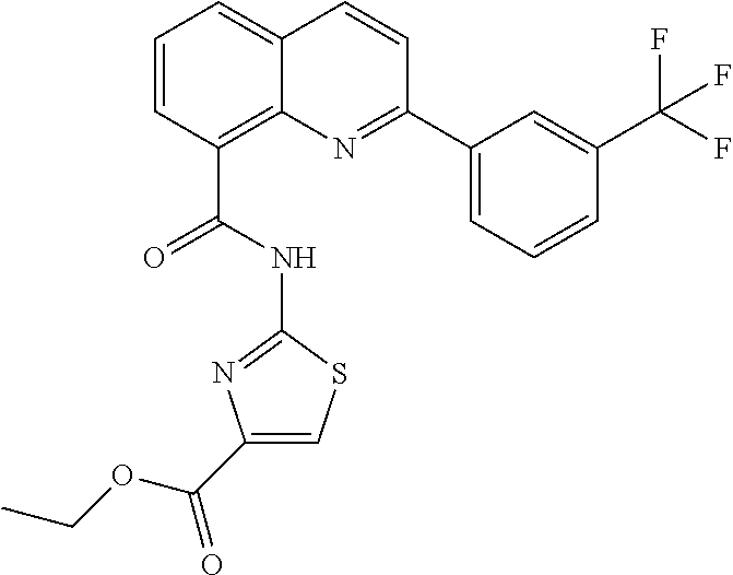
C(C1=C2C(=CC=C1)C=CC(C1=CC=CC(C(F)(F)F)=C1)=N2)(NC1=NC(C(OCC)=O)=CS1)=O
